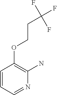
C1=NC(N)=C(OCCC(F)(F)F)C=C1
